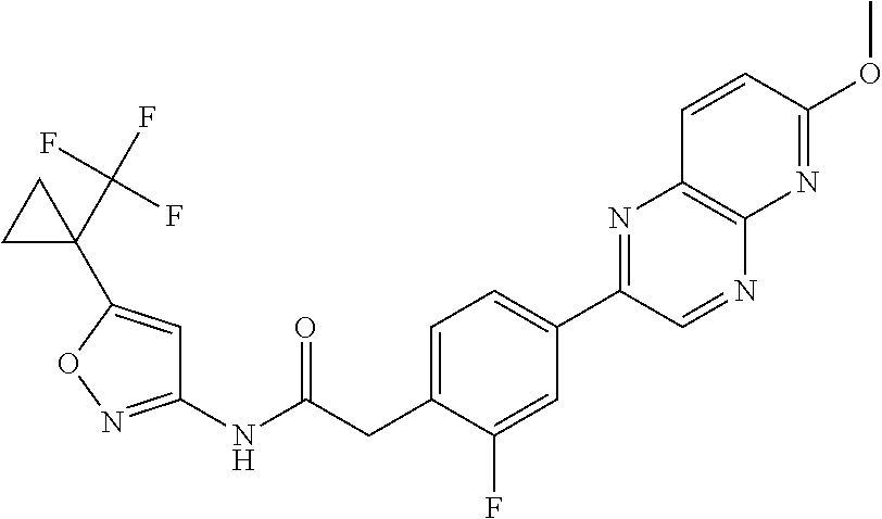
C1(NC(CC2=CC=C(C3=NC4=C(N=C3)N=C(OC)C=C4)C=C2F)=O)=NOC(C2(C(F)(F)F)CC2)=C1
